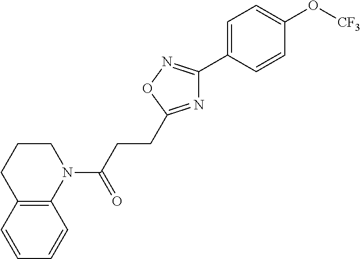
C12=C(C=CC=C1)CCCN2C(CCC1=NC(C2=CC=C(O[CF3])C=C2)=NO1)=O
